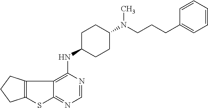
C12=C(CCC1)C1=C(NC3CCC(N(C)CCCC4=CC=CC=C4)CC3)N=CN=C1S2
